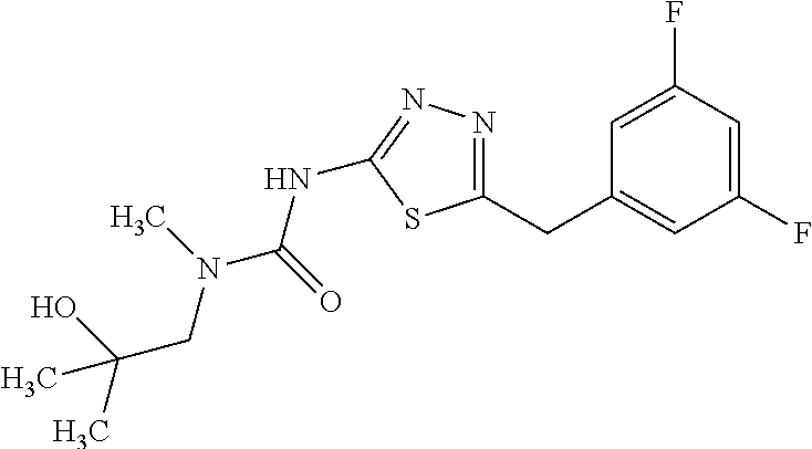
C1=C(F)C=C(F)C=C1CC1=NN=C(NC(=O)N(C)CC(C)(O)C)S1
